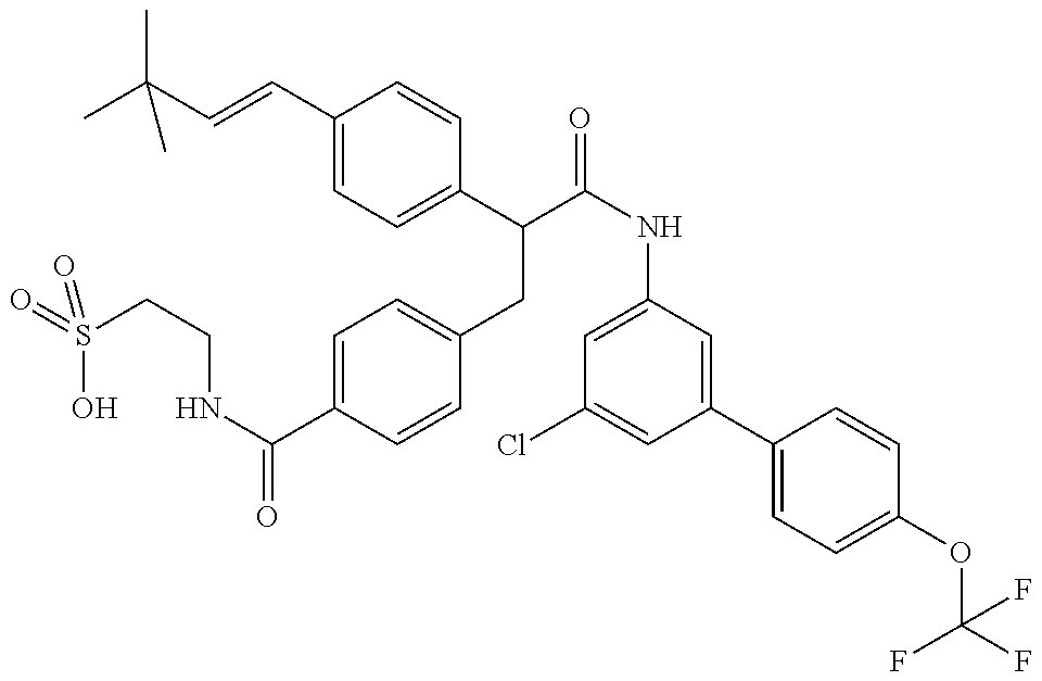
O=S(CCNC(=O)C1=CC=C(CC(C(=O)NC2=CC(Cl)=CC(C3=CC=C(OC(F)(F)F)C=C3)=C2)C2=CC=C(C=CC(C)(C)C)C=C2)C=C1)(O)=O
